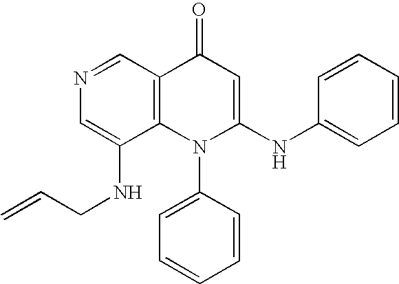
N1=CC2=C(C(NCC=C)=C1)N(C1=CC=CC=C1)C(NC1=CC=CC=C1)=CC2=O
